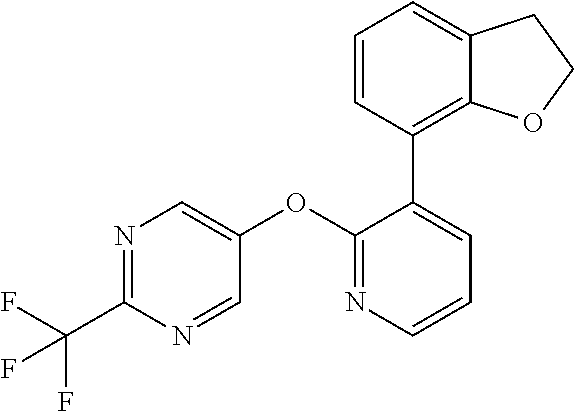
C1(OC2=CN=C(C(F)(F)F)N=C2)=NC=CC=C1C1=C2C(=CC=C1)CCO2
